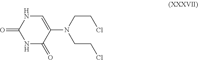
N1C(=O)C(N(CCCl)CCCl)=CNC1=O
